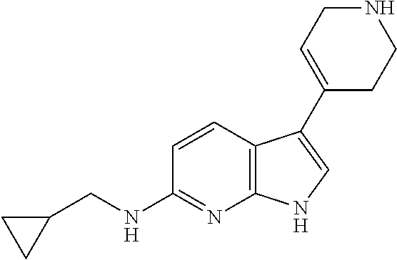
C12=C(C=CC(NCC3CC3)=N1)C(C1=CCNCC1)=CN2
